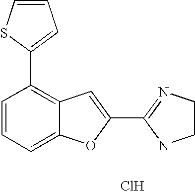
C1(C2=NCCN2)=CC2=C(C3=CC=CS3)C=CC=C2O1.Cl
